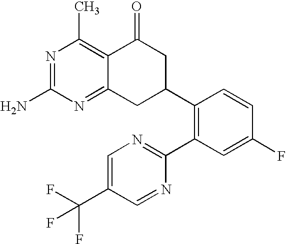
C12=C(C)N=C(N)N=C1CC(C1=C(C3=NC=C(C(F)(F)F)C=N3)C=C(F)C=C1)CC2=O
